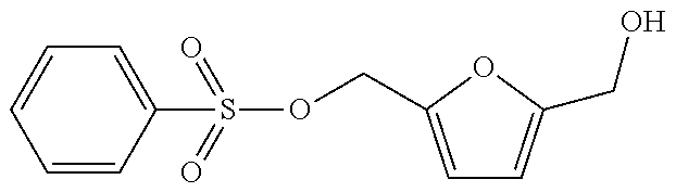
S(OCC1=CC=C(CO)O1)(=O)(=O)C1=CC=CC=C1
